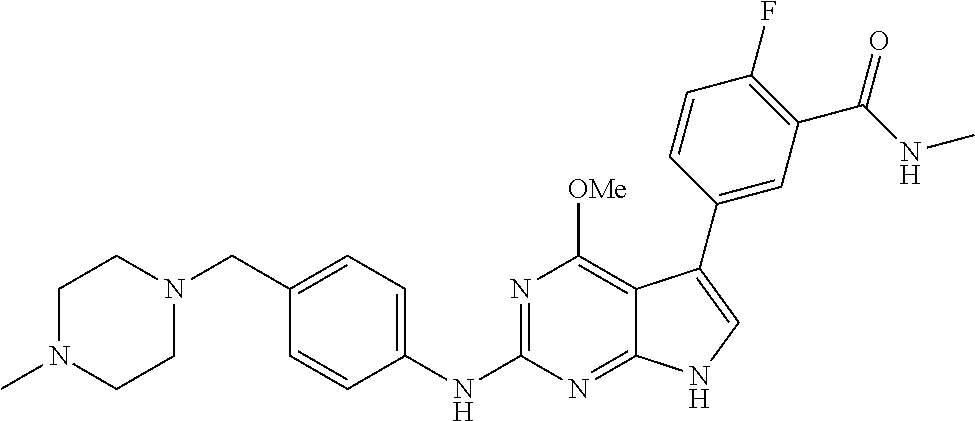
C1N(C)CCN(CC2=CC=C(NC3=NC([OMe])=C4C(=N3)NC=C4C3=CC(C(NC)=O)=C(F)C=C3)C=C2)C1
